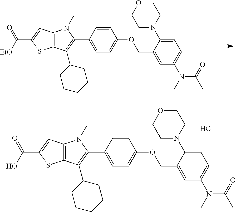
C12=C(C(C3CCCCC3)=C(C3=CC=C(OCC4=CC(N(C)C(=O)C)=CC=C4N4CCOCC4)C=C3)N1C)SC(C([EtO])=O)=C2.C12=C(C(C3CCCCC3)=C(C3=CC=C(OCC4=CC(N(C)C(=O)C)=CC=C4N4CCOCC4)C=C3)N1C)SC(C(O)=O)=C2.Cl
